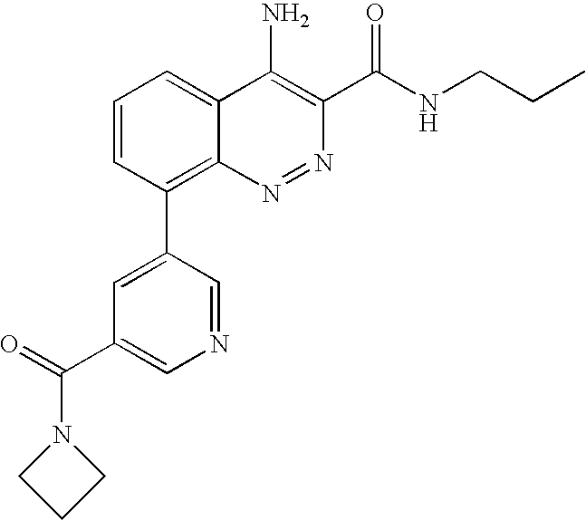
C1(C(=O)N2CCC2)=CN=CC(C2=C3N=NC(C(NCCC)=O)=C(N)C3=CC=C2)=C1
